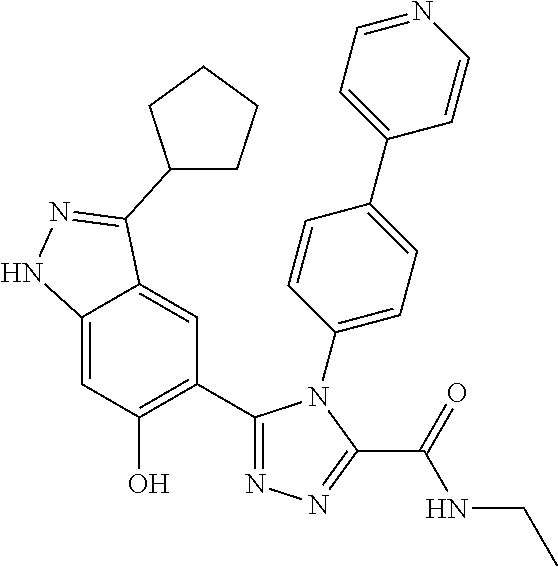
C12=CC(O)=C(C3=NN=C(C(=O)NCC)N3C3=CC=C(C4=CC=NC=C4)C=C3)C=C1C(C1CCCC1)=NN2
